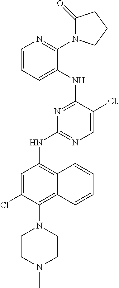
C1=C(Cl)C(N2CCN(C)CC2)=C2C(=C1NC1=NC=C(Cl)C(NC3=CC=CN=C3N3C(=O)CCC3)=N1)C=CC=C2
